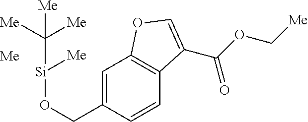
C1=C(CO[Si]([Me])C([Me])([Me])[Me])C=CC2=C1OC=C2C(OC[Me])=O.[Me]
